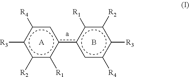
c1([R2])c([R1])c(c2cc([R4])c([R3])c([R2])c2[R1])cc([R4])c1[R3].[A].B
